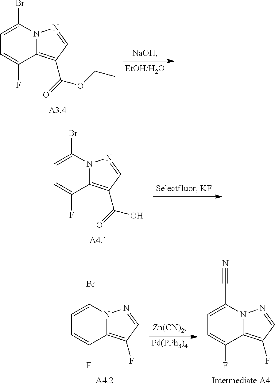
N12C(=C(C(OCC)=O)C=N1)C(F)=CC=C2Br.N12C(=C(C(O)=O)C=N1)C(F)=CC=C2Br.N12C(=C(F)C=N1)C(F)=CC=C2C#N.[Pd(PPh3)4].N12C(=C(F)C=N1)C(F)=CC=C2Br
